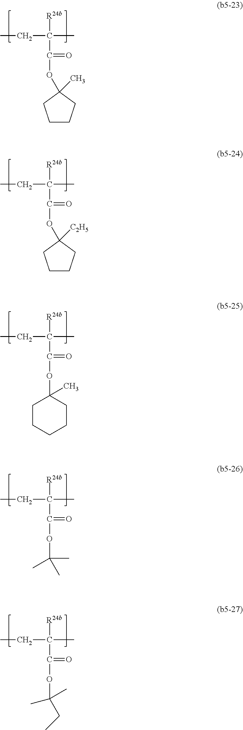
O(C(C(CC)([R24b])C)=O)C1(C)CCCC1.O(C(C(CC)([R24b])C)=O)C1([C2H5])CCCC1.O(C(C(CC)([R24b])C)=O)C1(C)CCCCC1.O(C(C(CC)([R24b])C)=O)C(C)(C)C.O(C(C(CC)([R24b])C)=O)C(CC)(C)C
